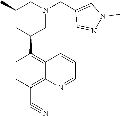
C1(C#N)=C2C(=C(C3CC(C)CN(CC4=CN(C)N=C4)C3)C=C1)C=CC=N2
